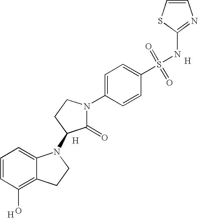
C1=CC(O)=C2C(=C1)N(C1C(=O)N(C3=CC=C(S(=O)(=O)NC4=NC=CS4)C=C3)CC1)CC2.[H].[H].[H]
